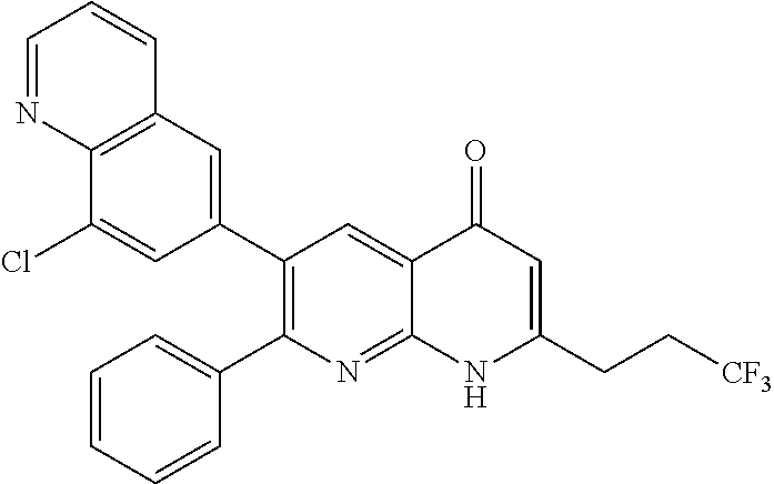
C12=C(C=C(C3=C(C4=CC=CC=C4)N=C4C(=C3)C(=O)C=C(CC[CF3])N4)C=C1Cl)C=CC=N2
